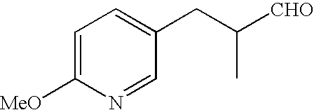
C1=C([MeO])N=CC(CC([CHO])C)=C1
